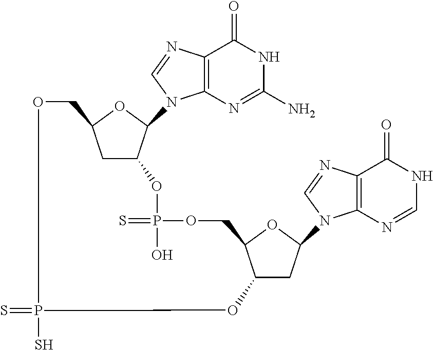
C12=C(N=C(N)NC1=O)N(C1OC3CC1OP(=S)(O)OCC1OC(N4C5=C(C(=O)NC=N5)N=C4)CC1OP(=S)(S)OC3)C=N2
